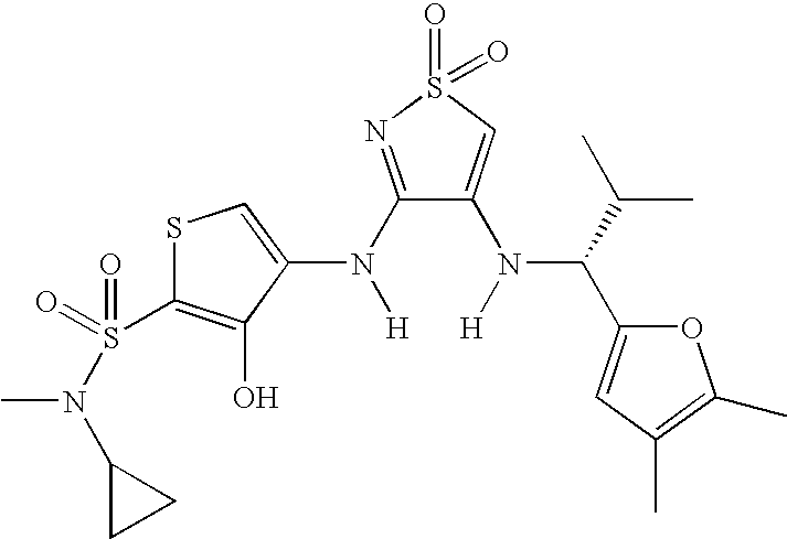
C1(N([H])C2=CSC(S(=O)(=O)N(C3CC3)C)=C2O)=NS(=O)(=O)C=C1N([H])C(C(C)C)C1=CC(C)=C(C)O1
